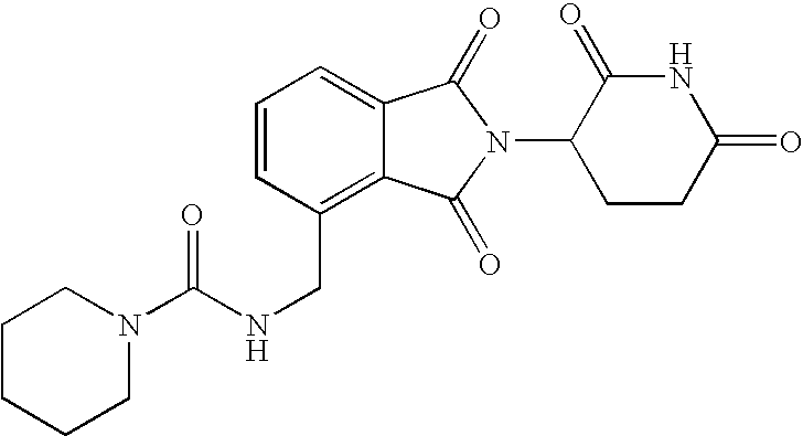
N(CC1=C2C(=CC=C1)C(=O)N(C1CCC(=O)NC1=O)C2=O)C(N1CCCCC1)=O
